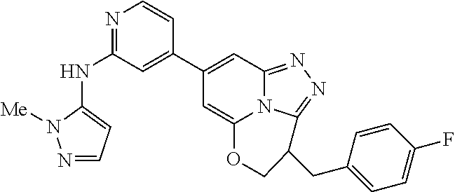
N1=C(NC2=CC=NN2[Me])C=C(C2=CC3=NN=C4N3C(=C2)OCC4CC2=CC=C(F)C=C2)C=C1
